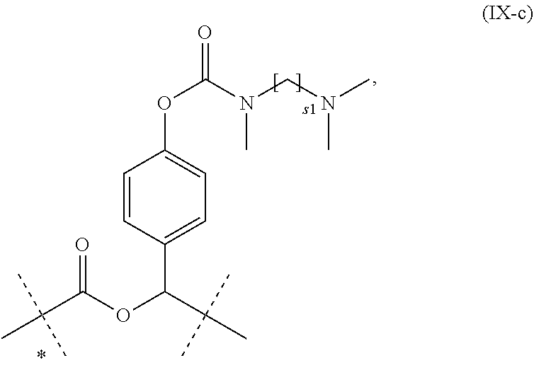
O=C(N(C)CN(C)C)OC1=CC=C(C(OC(=O)C(C)(C)C)C(C)(C)C)C=C1
